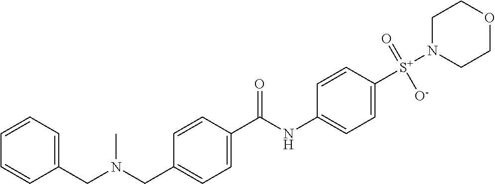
C1=CC=C(CN(CC2=CC=C(C(NC3=CC=C([S+](N4CCOCC4)(=O)[O-])C=C3)=O)C=C2)C)C=C1
